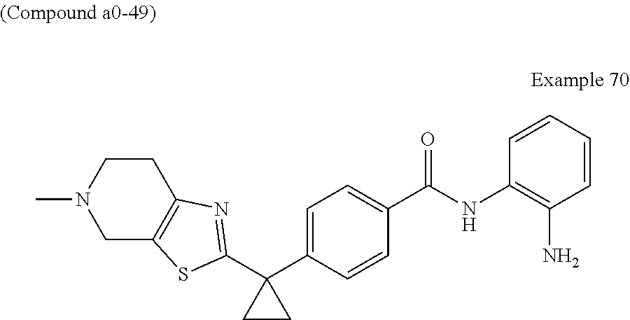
C1(C2=CC=C(C(=O)NC3=C(N)C=CC=C3)C=C2)(C2=NC3=C(CN(C)CC3)S2)CC1
